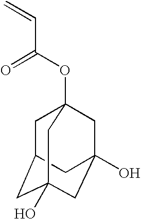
O(C(C=C)=O)C12CC3CC(O)(CC(O)(C1)C3)C2
